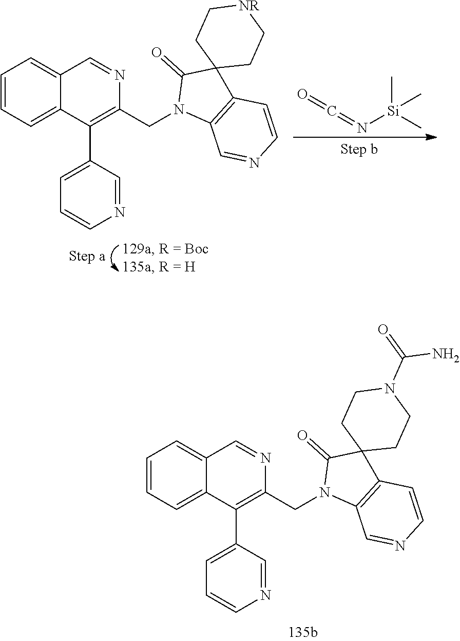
C1=CC=C2C(=C1)C=NC(CN1C3=C(C=CN=C3)C3(C1=O)CC[NR]CC3)=C2C1=CC=CN=C1.C[Si](C)(N=C=O)C.C1=CC=C2C(=C1)C=NC(CN1C3=C(C=CN=C3)C3(C1=O)CCN(C(=O)N)CC3)=C2C1=CC=CN=C1
